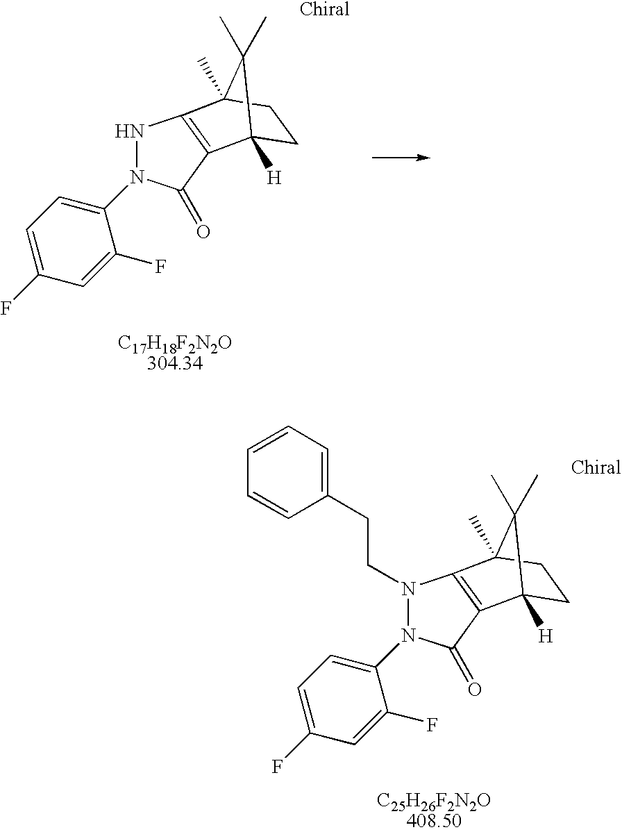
N1N(C2=CC=C(F)C=C2F)C(=O)C2=C1C1(C)CCC2([H])C1(C)C.C(N1N(C2=CC=C(F)C=C2F)C(=O)C2=C1C1(C)CCC2([H])C1(C)C)CC1=CC=CC=C1
